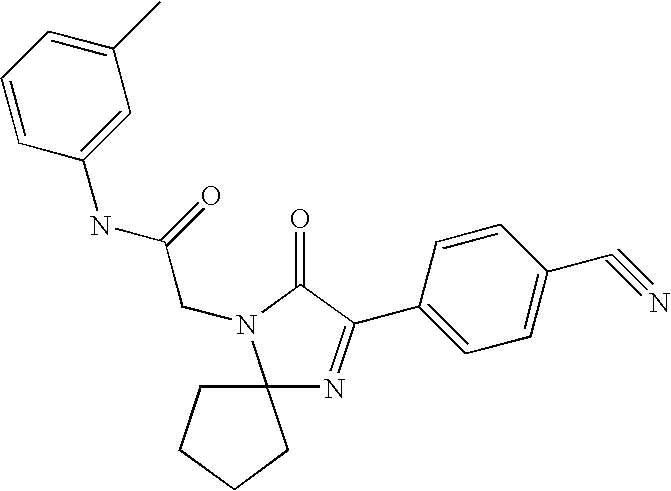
C12(N=C(C3=CC=C(C#N)C=C3)C(=O)N1CC(NC1=CC(C)=CC=C1)=O)CCCC2
